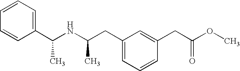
C1(C(NC(CC2=CC=CC(CC(OC)=O)=C2)C)C)=CC=CC=C1
